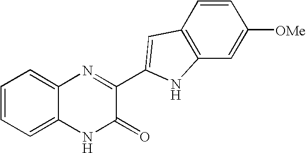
C1=C2C(=CC=C1)N=C(C1=CC3=C(C=C([OMe])C=C3)N1)C(=O)N2
